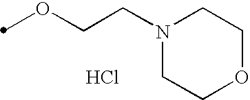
O(CCN1CCOCC1)C.Cl
